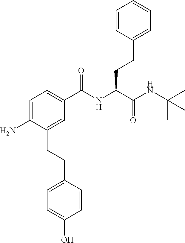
C1=C(N)C(CCC2=CC=C(O)C=C2)=CC(C(NC(C(NC(C)(C)C)=O)CCC2=CC=CC=C2)=O)=C1
